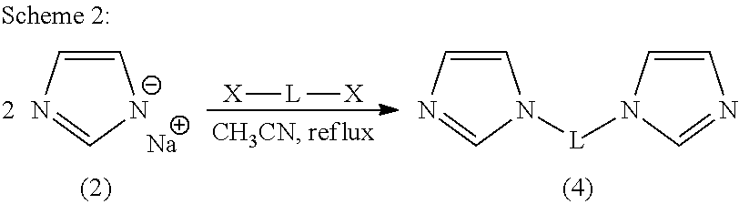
C1=CN=C[N-]1.[Na].C1=CN=CN1[L]N1C=CN=C1.[X][L][X]
